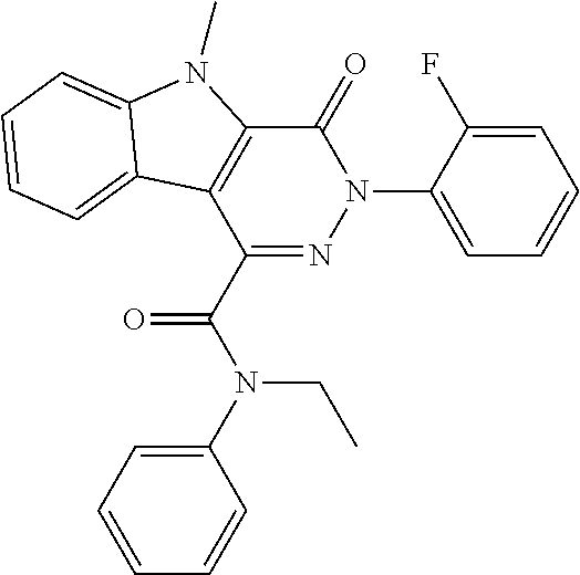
C1(C(N(C2=CC=CC=C2)CC)=O)=NN(C2=CC=CC=C2F)C(=O)C2=C1C1=CC=CC=C1N2C
